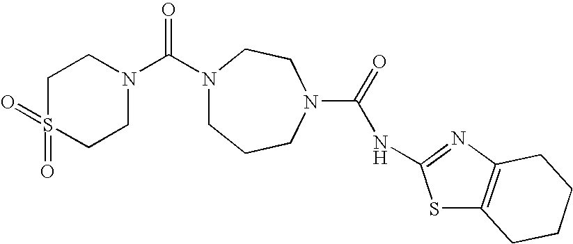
N1(C(N2CCS(=O)(=O)CC2)=O)CCCN(C(=O)NC2=NC3=C(S2)CCCC3)CC1
